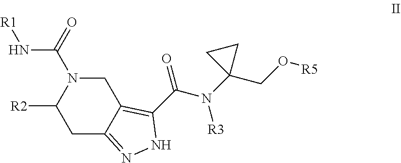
N1(C(N[R1])=O)C([R2])CC2=NNC(C(N(C3(CO[R5])CC3)[R3])=O)=C2C1
